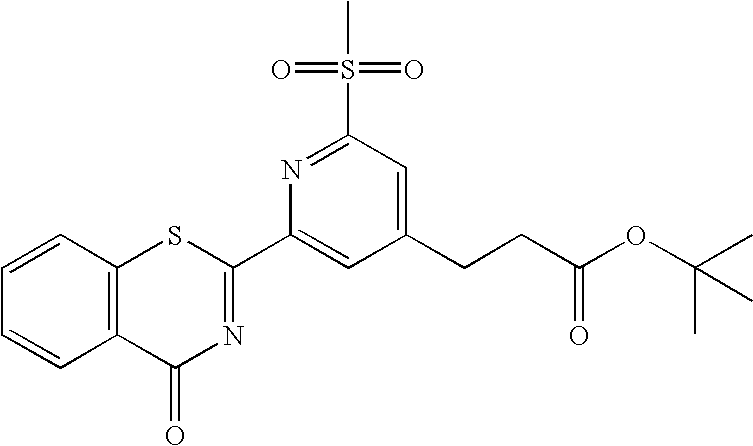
C1=CC2=C(C=C1)C(=O)N=C(C1=CC(CCC(OC(C)(C)C)=O)=CC(S(C)(=O)=O)=N1)S2
